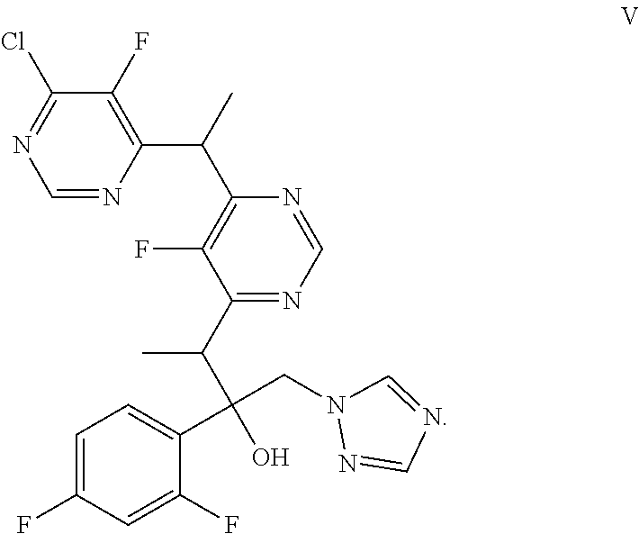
C1(C(C)C(CN2N=CN=C2)(C2=CC=C(F)C=C2F)O)=NC=NC(C(C2=C(F)C(Cl)=NC=N2)C)=C1F
